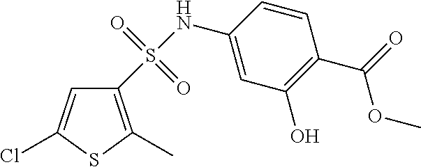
C1(NS(=O)(=O)C2=C(C)SC(Cl)=C2)=CC(O)=C(C(=O)OC)C=C1
